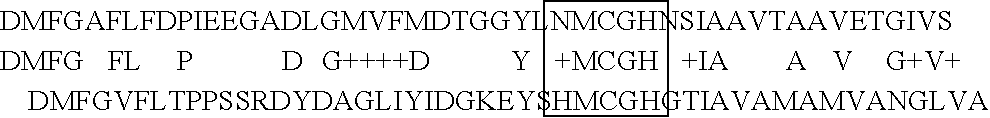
P.[D].[Y].[V].C1CCC1
